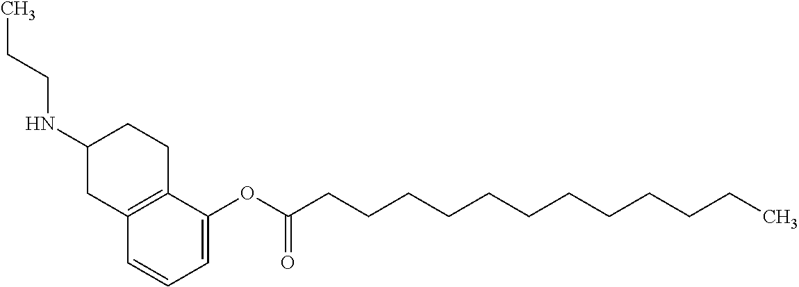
C12=C(C=CC=C1OC(CCCCCCCCCCCC)=O)CC(NCCC)CC2
